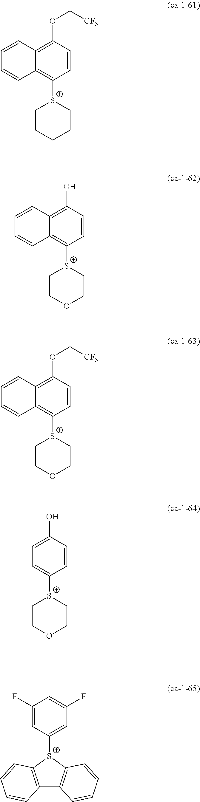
[S+]1(C2=C3C(=C(OC[CF3])C=C2)C=CC=C3)CCCCC1.[S+]1(C2=C3C(=C(O)C=C2)C=CC=C3)CCOCC1.[S+]1(C2=C3C(=C(OC[CF3])C=C2)C=CC=C3)CCOCC1.C1([S+]2C3=C(C4=C2C=CC=C4)C=CC=C3)=CC(F)=CC(F)=C1.[S+]1(C2=CC=C(O)C=C2)CCOCC1
